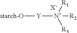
[Y]([N+]([R1])([R3])[R2])[starch-O].[X-]
